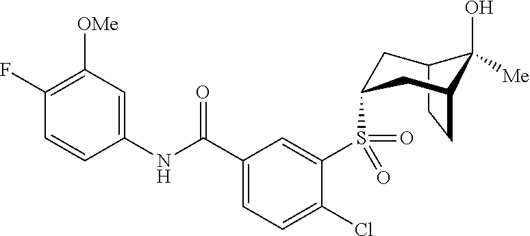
C1(F)=C([OMe])C=C(NC(C2=CC=C(Cl)C(S(=O)(=O)C3CC4C(O)([Me])C(CC4)C3)=C2)=O)C=C1
